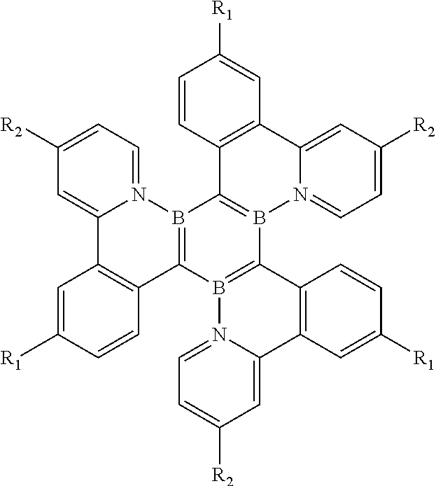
C1=C([R1])C=CC2=C1C1=CC([R2])=CC=N1B1=C2B2=C(B3=C1C1=C(C4=CC([R2])=CC=N34)C=C([R1])C=C1)C1=C(C3=CC([R2])=CC=N23)C=C([R1])C=C1
